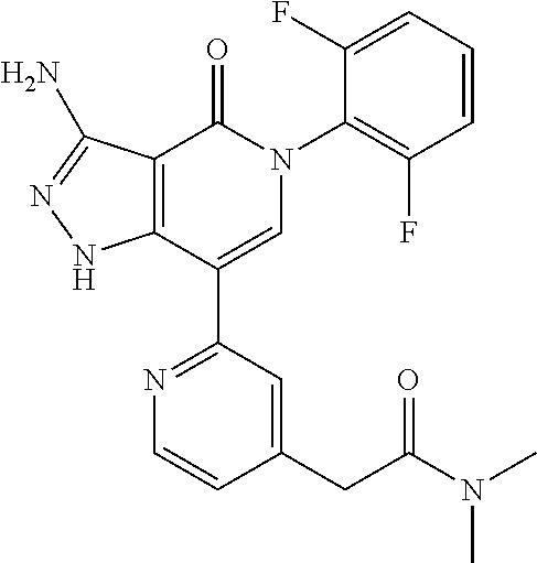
C12=C(C(C3=NC=CC(CC(N(C)C)=O)=C3)=CN(C3=C(F)C=CC=C3F)C1=O)NN=C2N
